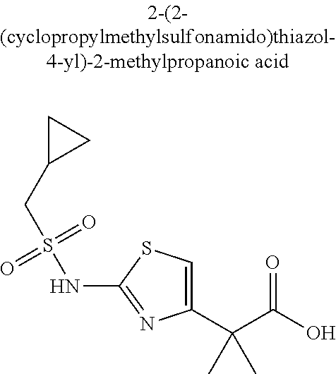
C1(C(C(=O)O)(C)C)=CSC(NS(=O)(=O)CC2CC2)=N1
